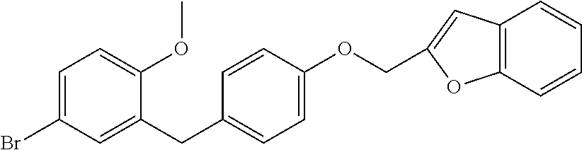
C1=C(Br)C=C(CC2=CC=C(OCC3=CC4=C(C=CC=C4)O3)C=C2)C(OC)=C1
